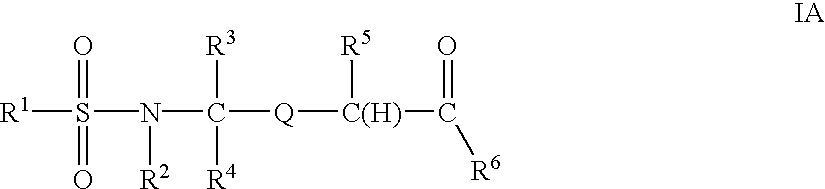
[R1]S(N(C([Q][C(H)](C([R6])=O)[R5])([R3])[R4])[R2])(=O)=O
